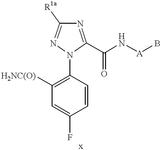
C1=CC(N2C(C(N[A]B)=O)=NC([R1a])=N2)=C([H2NC(O)])C=C1F
